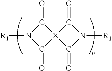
N1([R1])C(=O)[X]2(C1=O)C(=O)N([R1])C2=O
